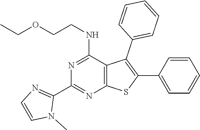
C12=C(C(NCCOCC)=NC(C3=NC=CN3C)=N1)C(C1=CC=CC=C1)=C(C1=CC=CC=C1)S2
